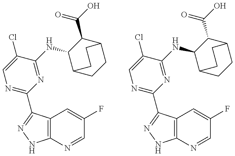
C12=C(C(C3=NC=C(Cl)C(NC4C5CCC(C4C(=O)O)CC5)=N3)=NN1)C=C(F)C=N2.C12=C(C(C3=NC=C(Cl)C(NC4C5CCC(C4C(=O)O)CC5)=N3)=NN1)C=C(F)C=N2
